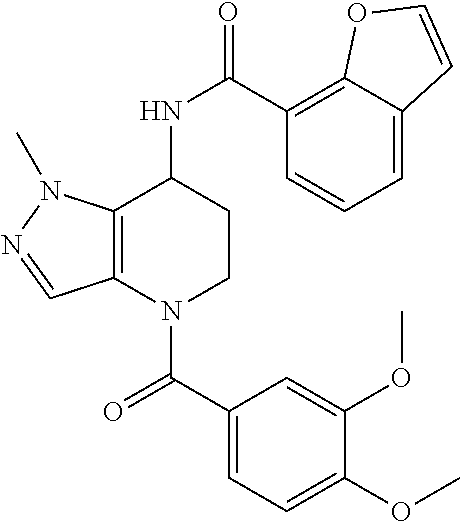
C1(C(=O)N2CCC(NC(=O)C3=C4C(=CC=C3)C=CO4)C3=C2C=NN3C)=CC=C(OC)C(OC)=C1
